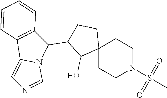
C1(C2CCC3(CCN(S(=O)(=O)C)CC3)C2O)C2=C(C3=CN=CN13)C=CC=C2
